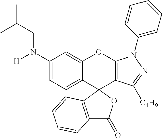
CC(C)CN([H])C1=CC=C2C(=C1)OC1=C(C([C4H9])=NN1C1=CC=CC=C1)C21OC(=O)C2=C1C=CC=C2
